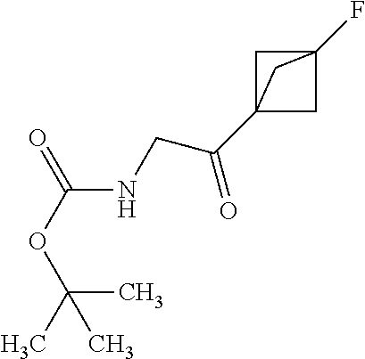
C(C12CC(F)(C1)C2)(CNC(OC(C)(C)C)=O)=O
